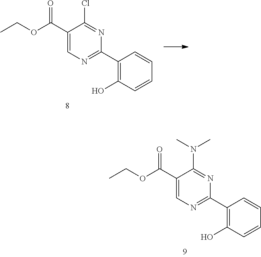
C1(C(=O)OCC)=CN=C(C2=C(O)C=CC=C2)N=C1N(C)C.C1(C(=O)OCC)=CN=C(C2=C(O)C=CC=C2)N=C1Cl
